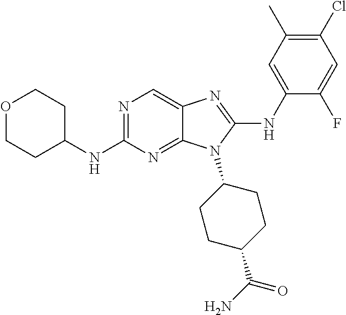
N1=C(NC2CCOCC2)N=C2C(=C1)N=C(NC1=CC(C)=C(Cl)C=C1F)N2C1CCC(C(N)=O)CC1
